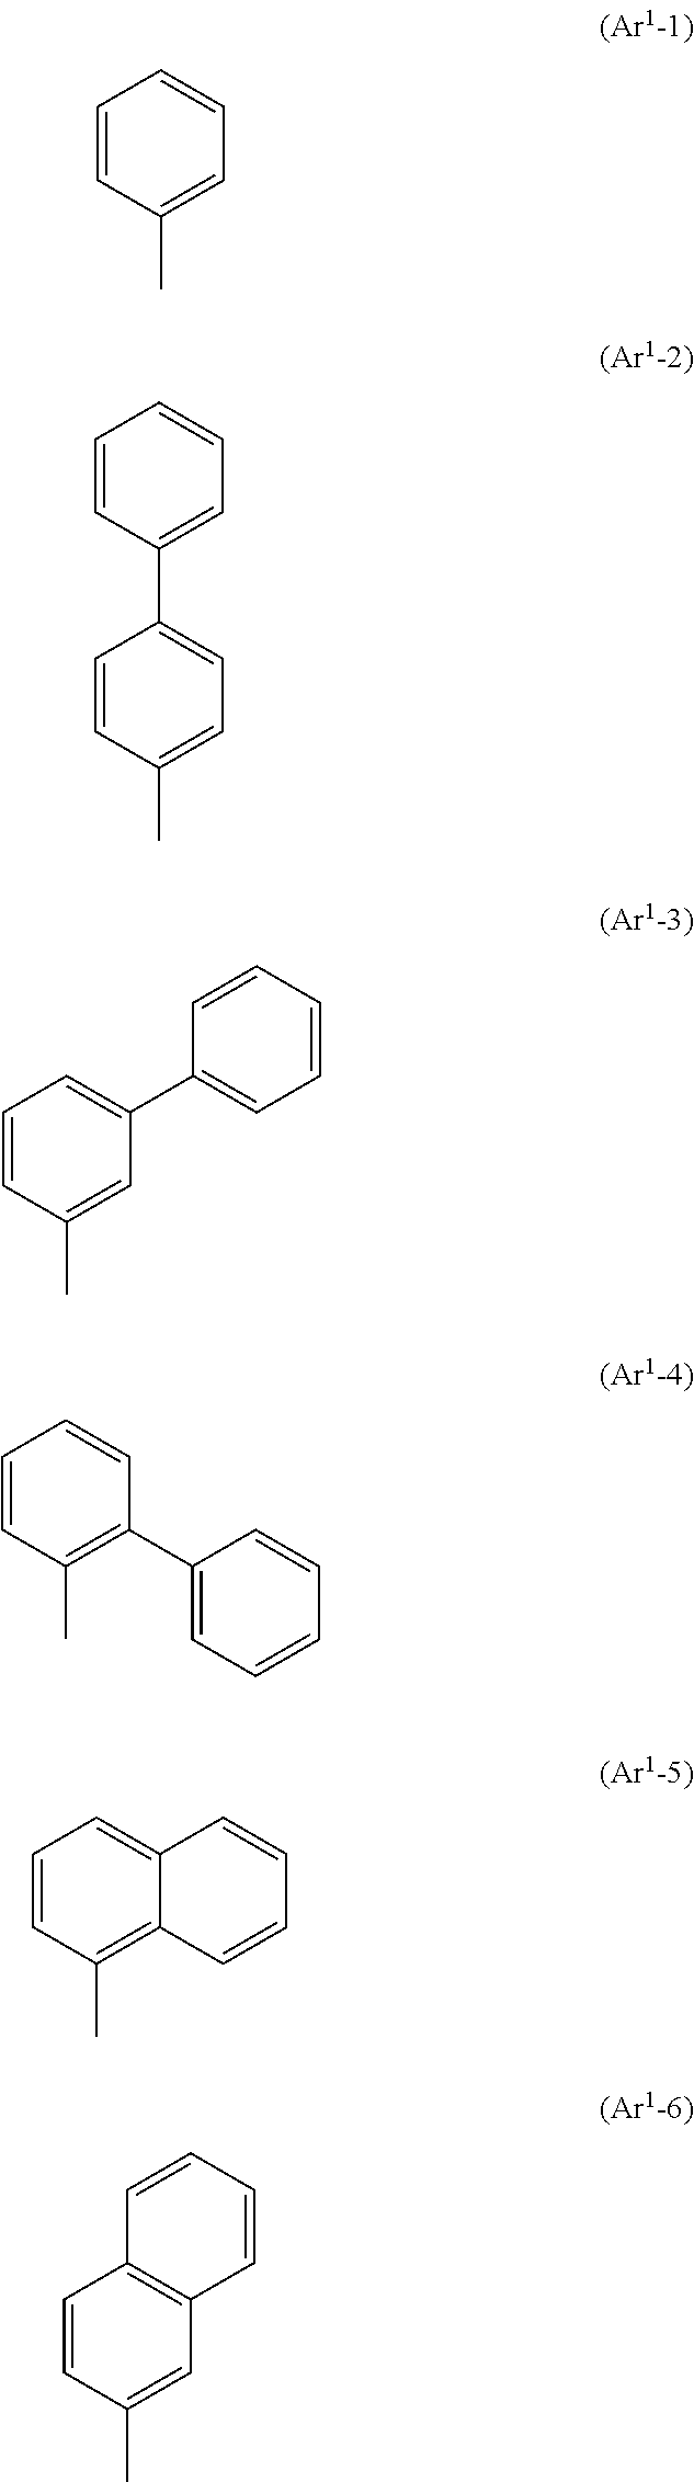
C1=CC(C)=CC=C1.C1=CC(C2=CC=C(C)C=C2)=CC=C1.C1=CC(C)=CC(C2=CC=CC=C2)=C1.C1=CC(C)=C(C2=CC=CC=C2)C=C1.C1=CC(C)=C2C(=C1)C=CC=C2.C1=CC(C)=CC2=C1C=CC=C2
